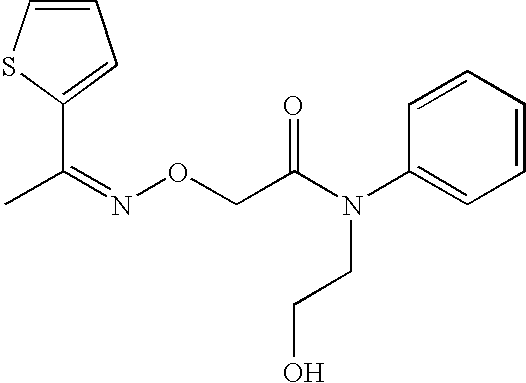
C1=CSC(C(=NOCC(N(C2=CC=CC=C2)CCO)=O)C)=C1
